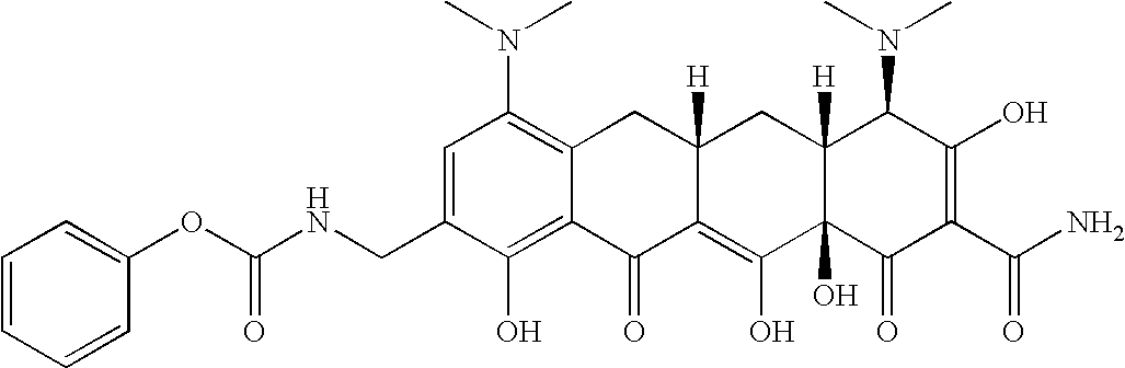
C1=C(CNC(OC2=CC=CC=C2)=O)C(O)=C2C(=C1N(C)C)CC1([H])C(=C(O)C3(O)C([H])(C1)C(N(C)C)C(O)=C(C(N)=O)C3=O)C2=O
